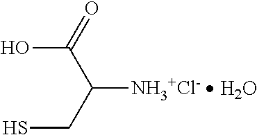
C([NH3+Cl-  H2O])(CS)C(O)=O
